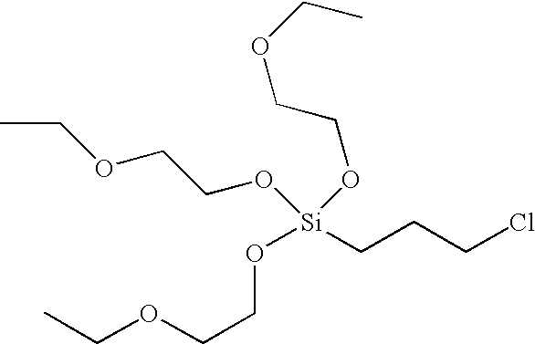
O(CCO[Si](OCCOCC)(CCCCl)OCCOCC)CC
